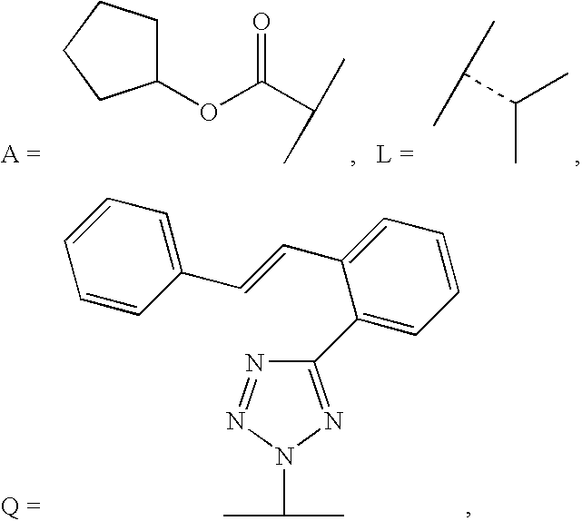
N1=NN(C(C)C)N=C1C1=CC=CC=C1C=CC1=CC=CC=C1.C1(OC(C(C)C)=O)CCCC1.CC(C(C)C)C
